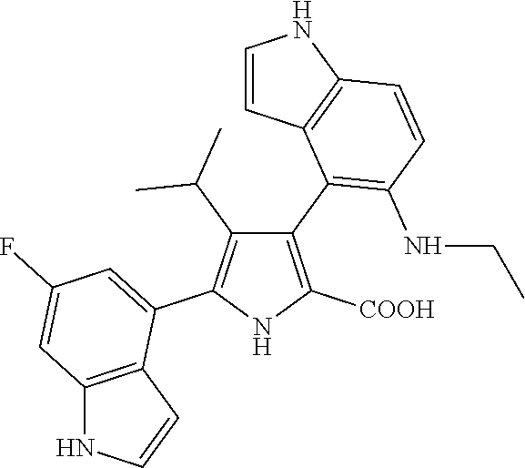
C1(C2=C(NCC)C=CC3=C2C=CN3)=C([COOH])NC(C2=CC(F)=CC3=C2C=CN3)=C1C(C)C
